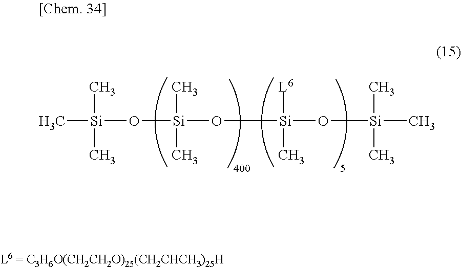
C[Si](O[Si](O[Si](O[Si](C)(C)C)([L6])C)(C)C)(C)C
